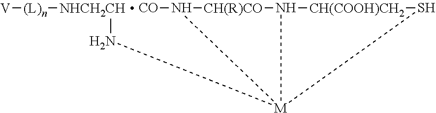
[V][(L)n][NHCH2CH]N[M]12N([CO])[CH(R)CO]N1[CH(COOH)CH2]S2
